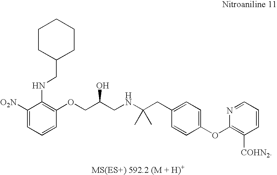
C1([O2N])=CC=CC(OCC(CNC(C)(C)CC2=CC=C(OC3=C([COHN2])C=CC=N3)C=C2)O)=C1NCC1CCCCC1
